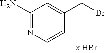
C1(N)=NC=CC(CBr)=C1
